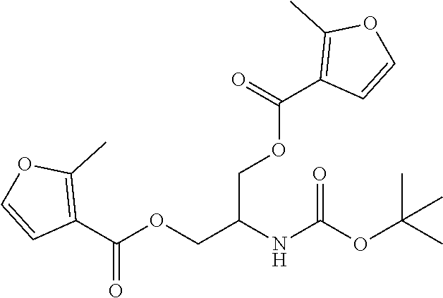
O(CC(NC(OC(C)(C)C)=O)COC(=O)C1=C(C)OC=C1)C(=O)C1=C(C)OC=C1
